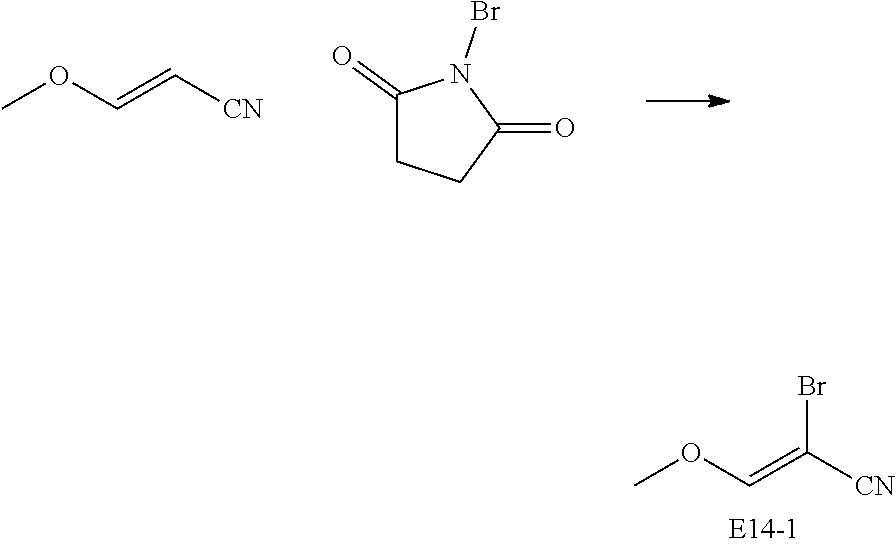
COC=C[CN].O=C1CCC(=O)N1Br.COC=C(Br)[CN]
